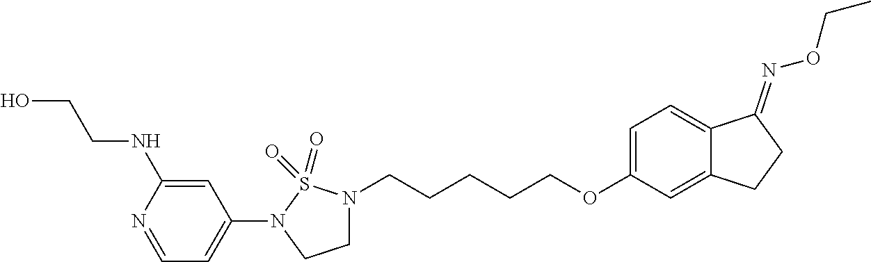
C1(N2CCN(CCCCCOC3=CC=C4C(=C3)CCC4=NOCC)S2(=O)=O)=CC=NC(NCCO)=C1
